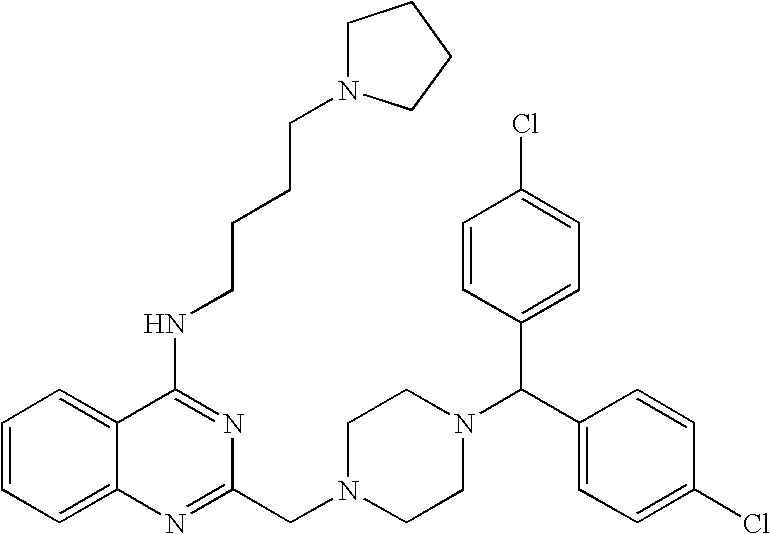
C1(NCCCCN2CCCC2)=NC(CN2CCN(C(C3=CC=C(Cl)C=C3)C3=CC=C(Cl)C=C3)CC2)=NC2=CC=CC=C12
